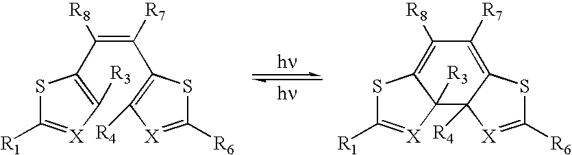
S1C([R1])=[X]C2([R3])C1=C([R8])C([R7])=C1SC([R6])=[X]C21[R4].S1C([R1])=[X]C([R3])=C1C(=C([R7])C1=C([R4])[X]=C([R6])S1)[R8]
